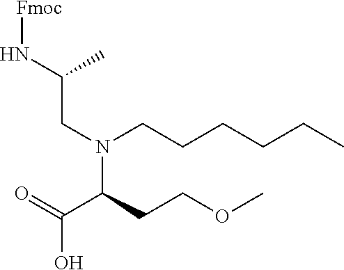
N(C(CN(C(CCOC)C(=O)O)CCCCCC)C)[Fmoc]
